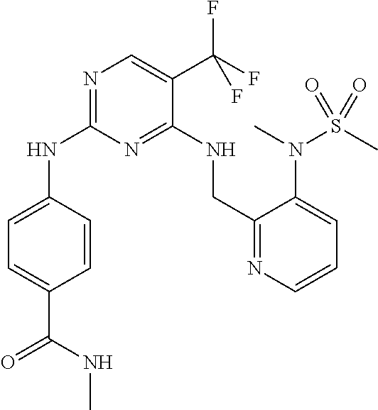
N(C1=NC=C(C(F)(F)F)C(NCC2=NC=CC=C2N(S(=O)(C)=O)C)=N1)C1=CC=C(C(NC)=O)C=C1
